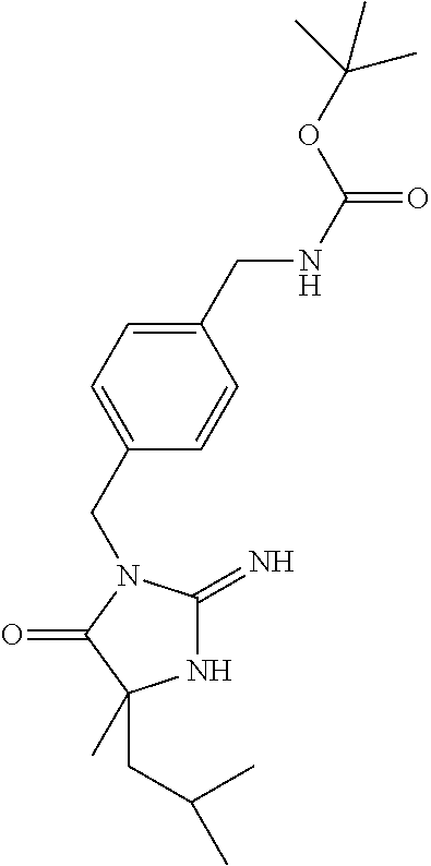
N1C(=N)N(CC2=CC=C(CNC(=O)OC(C)(C)C)C=C2)C(=O)C1(C)CC(C)C
